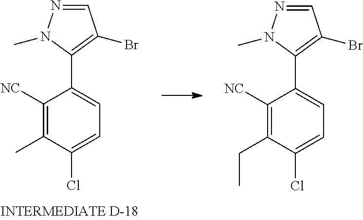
C1([NC])=C(C)C(Cl)=CC=C1C1=C(Br)C=NN1C.C1([NC])=C(CC)C(Cl)=CC=C1C1=C(Br)C=NN1C
